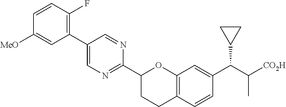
C1=CC(F)=C(C2=CN=C(C3CCC4=C(O3)C=C(C(C([CO2H])C)C3CC3)C=C4)N=C2)C=C1[MeO]
